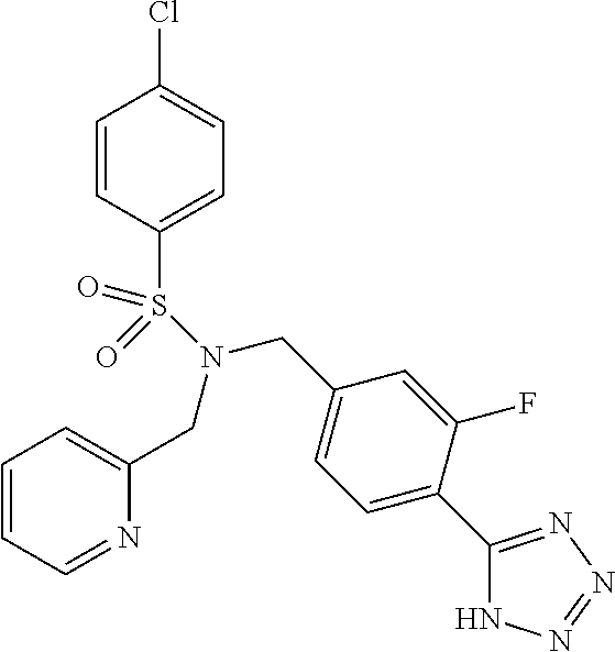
C1=CC=NC(CN(CC2=CC=C(C3=NN=NN3)C(F)=C2)S(C2=CC=C(Cl)C=C2)(=O)=O)=C1
